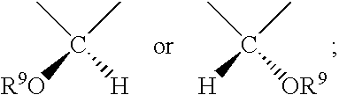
CC(C)([R9O])[H].CC(C)([H])[OR9]
